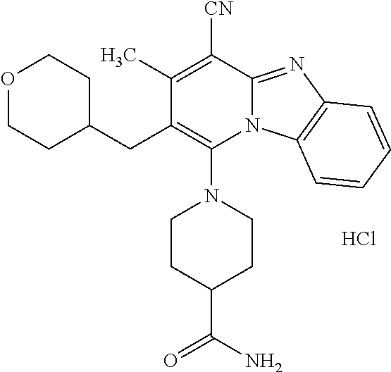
Cl.C1CC(C(=O)N)CCN1C1=C(CC2CCOCC2)C(C)=C([CN])C2=NC3=C(N12)C=CC=C3
